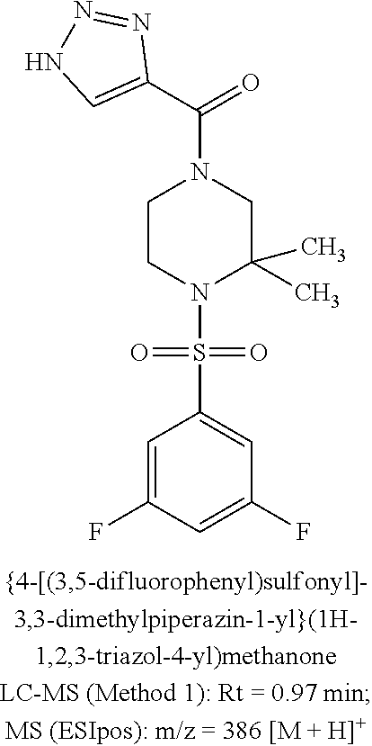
C1CN(S(=O)(=O)C2=CC(F)=CC(F)=C2)C(C)(C)CN1C(C1=CNN=N1)=O
